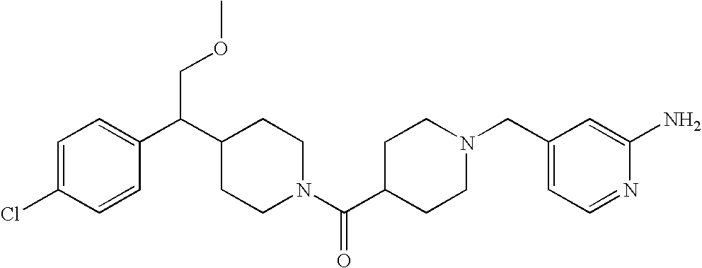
C1=C(Cl)C=CC(C(C2CCN(C(C3CCN(CC4=CC=NC(N)=C4)CC3)=O)CC2)COC)=C1
